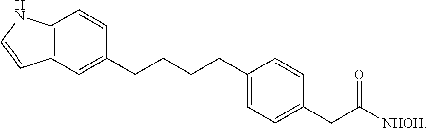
C(CCCC1=CC=C(CC([NHOH])=O)C=C1)C1=CC2=C(C=C1)NC=C2
